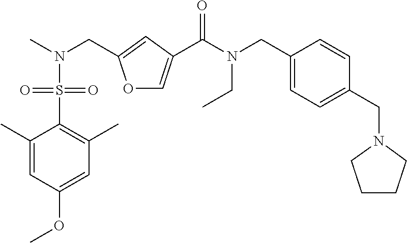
C1=C(C)C(S(=O)(=O)N(C)CC2=CC(C(N(CC3=CC=C(CN4CCCC4)C=C3)CC)=O)=CO2)=C(C)C=C1OC
